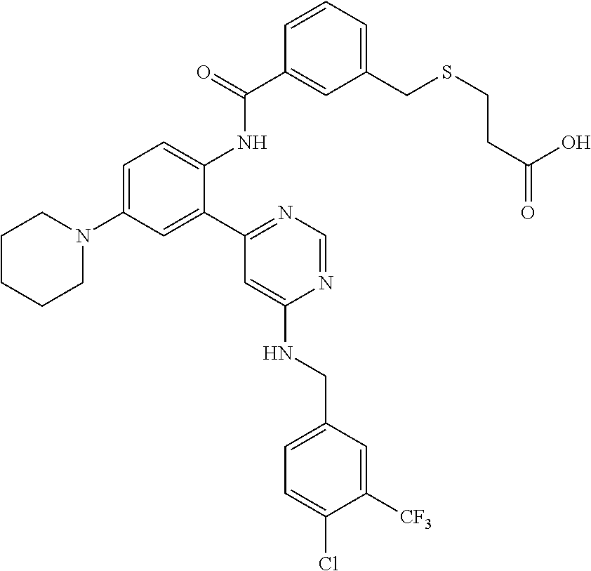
C1=C(N2CCCCC2)C=C(C2=NC=NC(NCC3=CC=C(Cl)C([CF3])=C3)=C2)C(NC(=O)C2=CC(CSCCC(O)=O)=CC=C2)=C1
